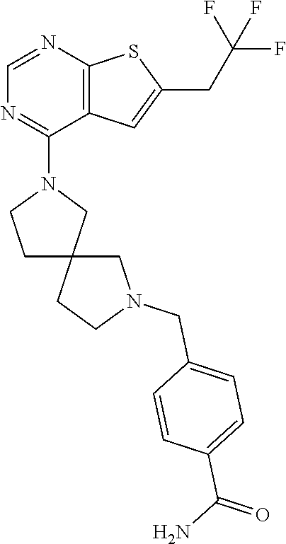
C1=NC2=C(C(N3CCC4(C3)CCN(CC3=CC=C(C(=O)N)C=C3)C4)=N1)C=C(CC(F)(F)F)S2
